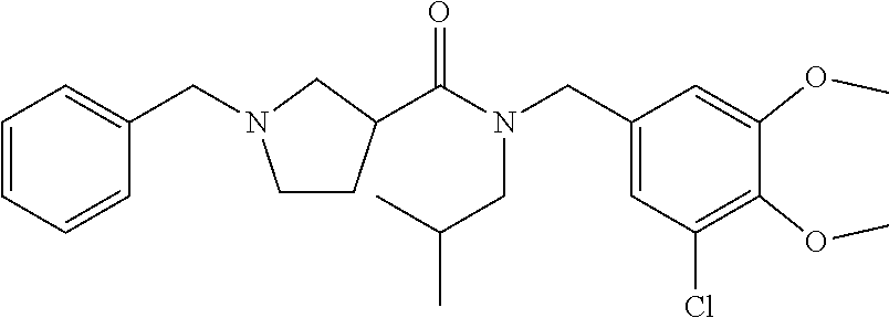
C1(CN(C(=O)C2CCN(CC3=CC=CC=C3)C2)CC(C)C)=CC(Cl)=C(OC)C(OC)=C1
